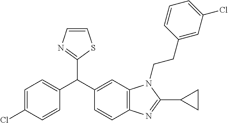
C1(C(C2=CC3=C(C=C2)N=C(C2CC2)N3CCC2=CC(Cl)=CC=C2)C2=CC=C(Cl)C=C2)=NC=CS1
